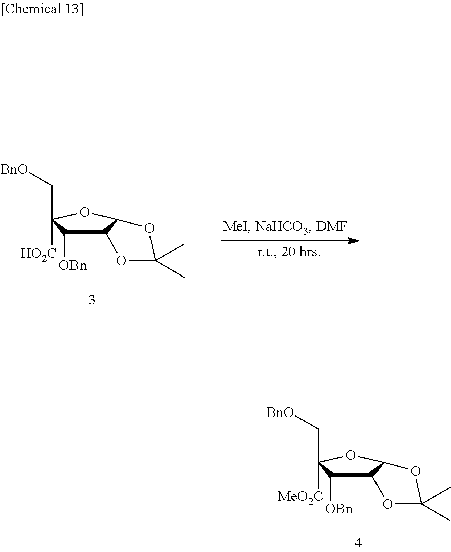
C12C([OBn])C(C[BnO])([MeO2C])OC1OC(C)(C)O2.C12C([OBn])C(C[BnO])([HO2C])OC1OC(C)(C)O2
